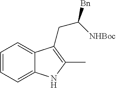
C1=CC=C2C(=C1)C(CC([Bn])[NHBoc])=C(C)N2
